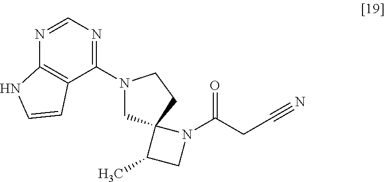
N1=CN=C(N2CC3(CC2)C(C)CN3C(CC#N)=O)C2=C1NC=C2
